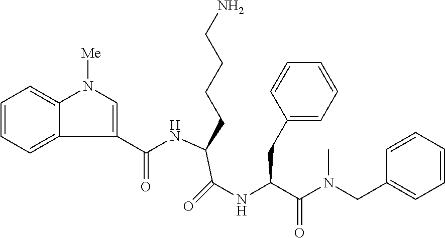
C1=CC=C2C(C(NC(C(=O)NC(CC3=CC=CC=C3)C(N(CC3=CC=CC=C3)C)=O)CCCCN)=O)=CN([Me])C2=C1
